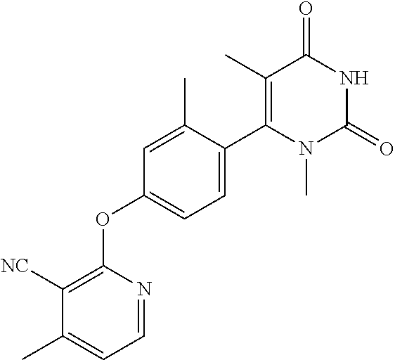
C1(C)=C(C2=CC=C(OC3=C([NC])C(C)=CC=N3)C=C2C)N(C)C(=O)NC1=O
